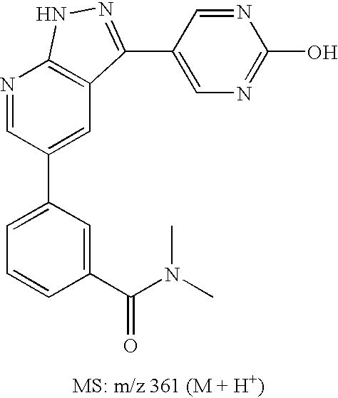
N1=CC(C2=CC=CC(C(N(C)C)=O)=C2)=CC2=C1NN=C2C1=CN=C(O)N=C1
